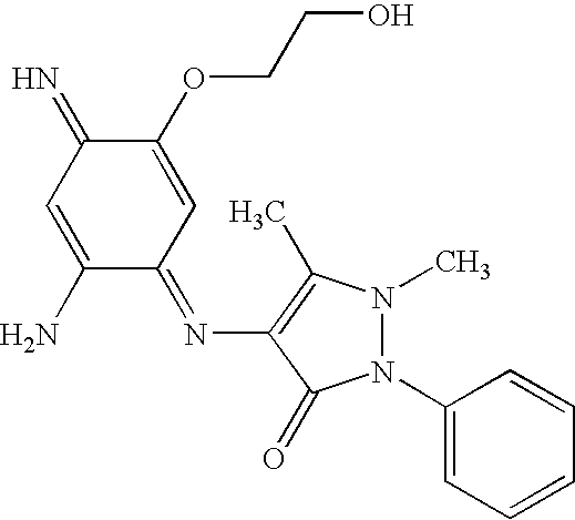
C1(OCCO)=CC(=NC2=C(C)N(C)N(C3=CC=CC=C3)C2=O)C(N)=CC1=N
